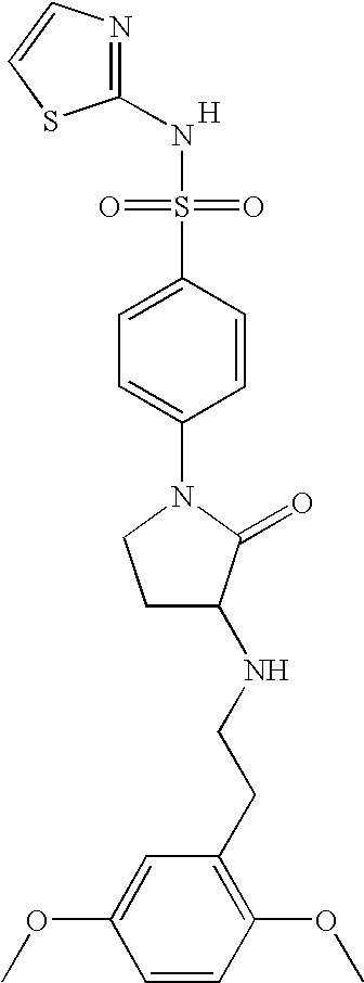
N1=C(NS(=O)(=O)C2=CC=C(N3CCC(NCCC4=C(OC)C=CC(OC)=C4)C3=O)C=C2)SC=C1.[H]
